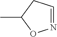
CC1ON=CC1
